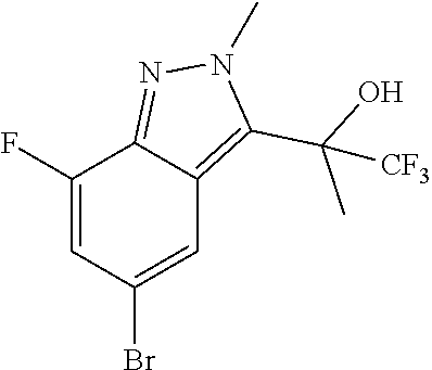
C1(F)=CC(Br)=CC2=C(C(C)(O)[CF3])N(C)N=C12
